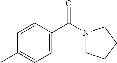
C1=CC(C(N2CCCC2)=O)=CC=C1C
